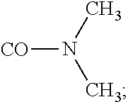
[CO]N(C)C
